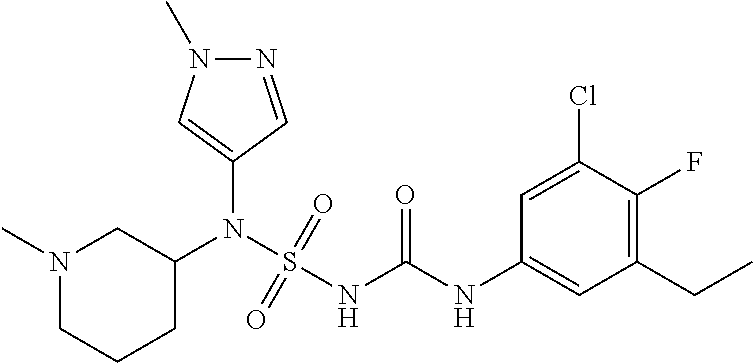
C1(N(S(NC(NC2=CC(CC)=C(F)C(Cl)=C2)=O)(=O)=O)C2CN(C)CCC2)=CN(C)N=C1
